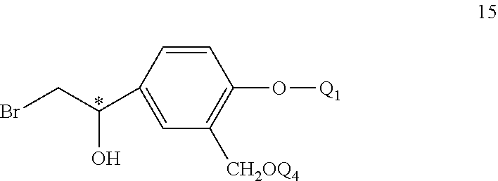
C1=CC(O[Q1])=C([CH2OQ4])C=C1C(CBr)O
